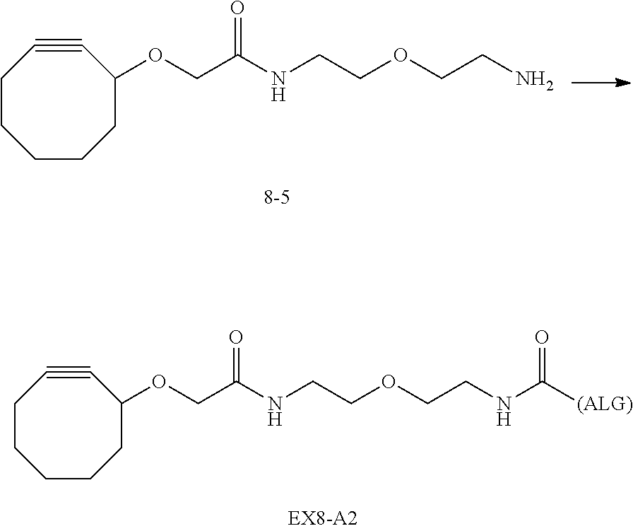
C1CCC(OCC(NCCOCCN)=O)C#CCC1.C1CCC(OCC(NCCOCCNC([(ALG)])=O)=O)C#CCC1
